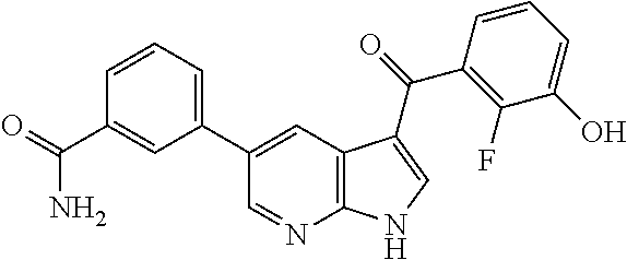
C12=C(C=C(C3=CC=CC(C(=O)N)=C3)C=N1)C(C(=O)C1=C(F)C(O)=CC=C1)=CN2
